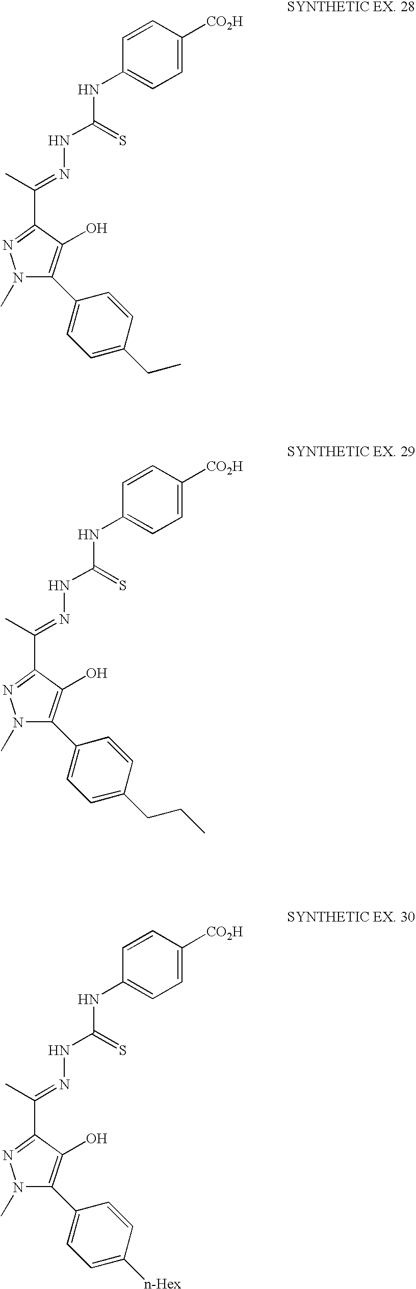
C1=CC(NC(NN=C(C)C2=NN(C)C(C3=CC=C(CC)C=C3)=C2O)=S)=CC=C1[CO2H].C1=CC(NC(NN=C(C)C2=NN(C)C(C3=CC=C(CCC)C=C3)=C2O)=S)=CC=C1[CO2H].C1=CC(NC(NN=C(C)C2=NN(C)C(C3=CC=C([n-Hex])C=C3)=C2O)=S)=CC=C1[CO2H]
